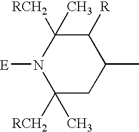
C1([RCH2])(C)CC(C)C([R])C([RCH2])(C)N1[E]
